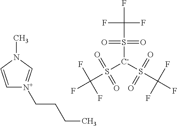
C1=CN(C)C=[N+]1CCCC.S([C-](S(C(F)(F)F)(=O)=O)S(C(F)(F)F)(=O)=O)(C(F)(F)F)(=O)=O
